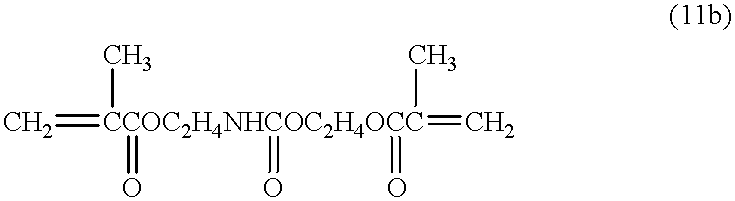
C=[CCOC2H4NHCOC2H4OCC](=C)(C)(C)(=O)(=O)=O
